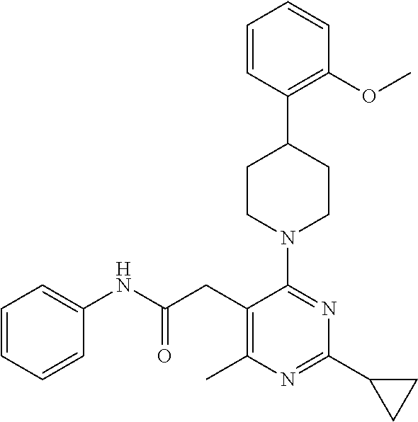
C1(C)=C(CC(NC2=CC=CC=C2)=O)C(N2CCC(C3=C(OC)C=CC=C3)CC2)=NC(C2CC2)=N1
